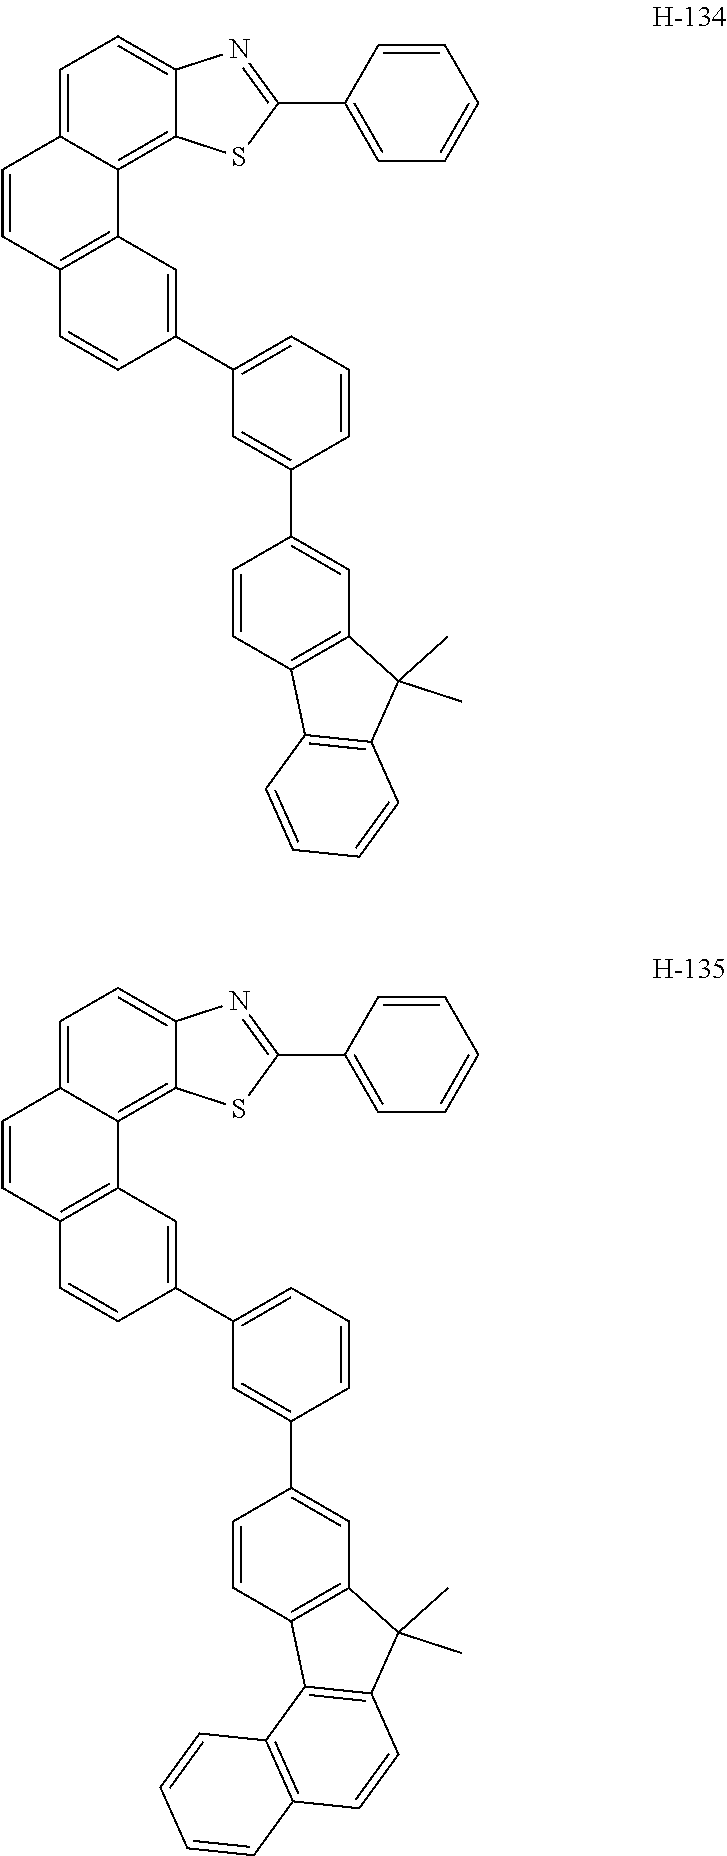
C1(C2=CC=CC=C2)=NC2=CC=C3C=CC4=C(C3=C2S1)C=C(C1=CC=CC(C2=CC3=C(C5=C(C3(C)C)C=CC=C5)C=C2)=C1)C=C4.C1(C2=CC=CC=C2)=NC2=CC=C3C=CC4=C(C3=C2S1)C=C(C1=CC=CC(C2=CC3=C(C5=C(C3(C)C)C=CC3=C5C=CC=C3)C=C2)=C1)C=C4
